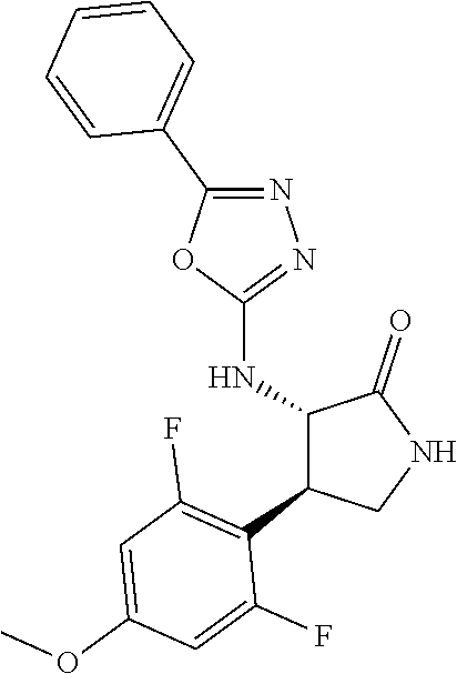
C1(NC2C(C3=C(F)C=C(OC)C=C3F)CNC2=O)=NN=C(C2=CC=CC=C2)O1
